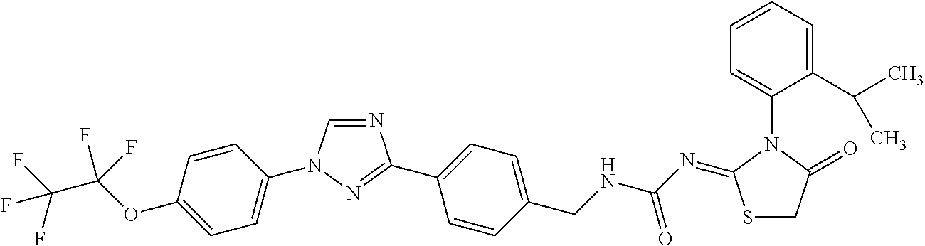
N1=CN(C2=CC=C(OC(C(F)(F)F)(F)F)C=C2)N=C1C1=CC=C(CNC(N=C2SCC(=O)N2C2=CC=CC=C2C(C)C)=O)C=C1
